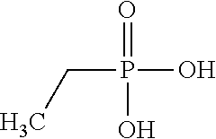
O=P(O)(O)CC
